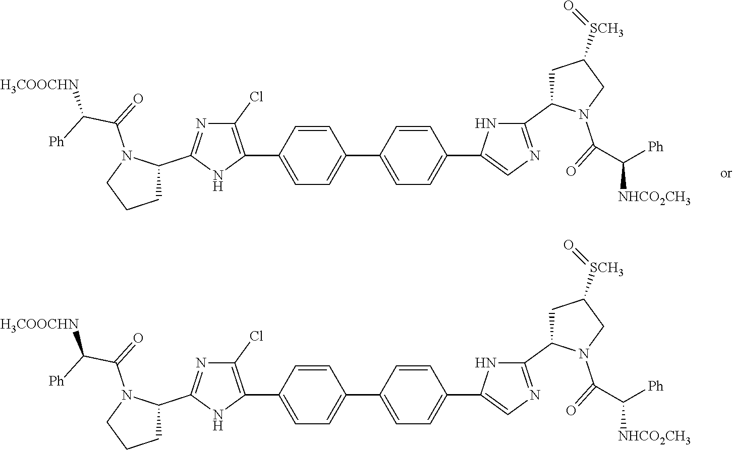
C1=C(C2=C(Cl)N=C(C3CCCN3C(=O)C([Ph])[H3COOCHN])N2)C=CC(C2=CC=C(C3=CN=C(C4CC([SCH3]=O)CN4C(C([Ph])[NHCO2CH3])=O)N3)C=C2)=C1.C1=C(C2=C(Cl)N=C(C3CCCN3C(=O)C([Ph])[H3COOCHN])N2)C=CC(C2=CC=C(C3=CN=C(C4CC([SCH3]=O)CN4C(C([Ph])[NHCO2CH3])=O)N3)C=C2)=C1
